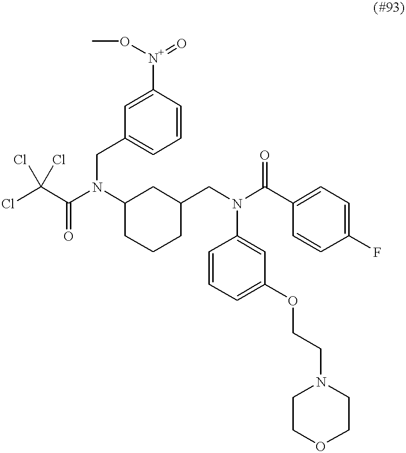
C1(CN(C2CC(CN(C3=CC(OCCN4CCOCC4)=CC=C3)C(C3=CC=C(F)C=C3)=O)CCC2)C(=O)C(Cl)(Cl)Cl)=CC=CC([N+](OC)=O)=C1
